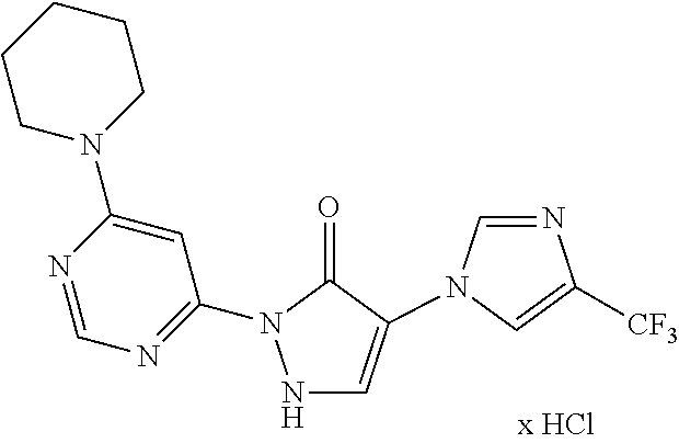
N1=CN=C(N2NC=C(N3C=NC([CF3])=C3)C2=O)C=C1N1CCCCC1
